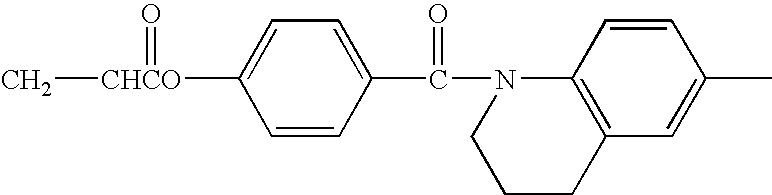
C(=O)(N1C2=C(C=C(C)C=C2)CCC1)C1=CC=C([CHCO](C)=O)C=C1
